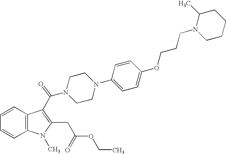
C1=CC2=C(C=C1)C(C(N1CCN(C3=CC=C(OCCCN4CCCCC4C)C=C3)CC1)=O)=C(CC(OCC)=O)N2C
